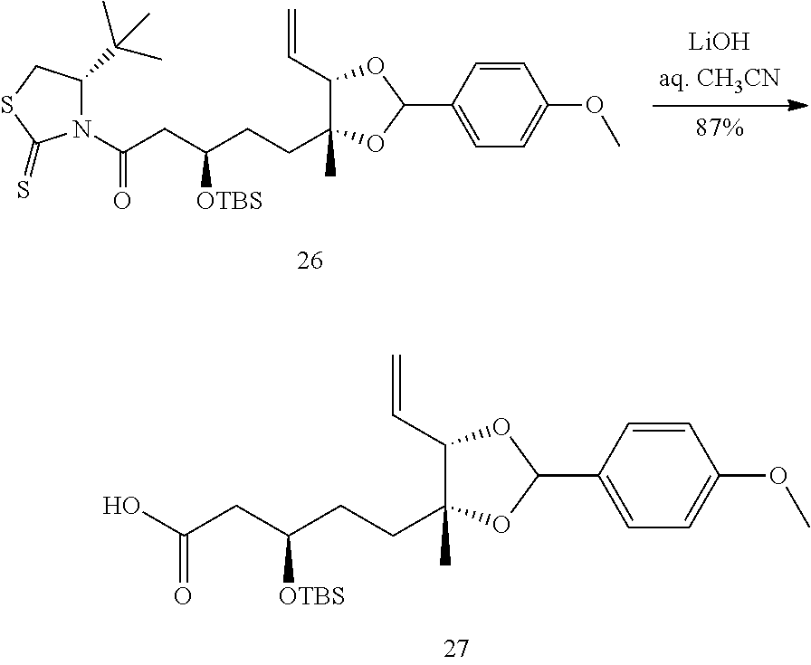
N1(C(CC(CCC2(C)C(C=C)OC(C3=CC=C(OC)C=C3)O2)[OTBS])=O)C(C(C)(C)C)CSC1=S.OC(CC(CCC1(C)C(C=C)OC(C2=CC=C(OC)C=C2)O1)[OTBS])=O
